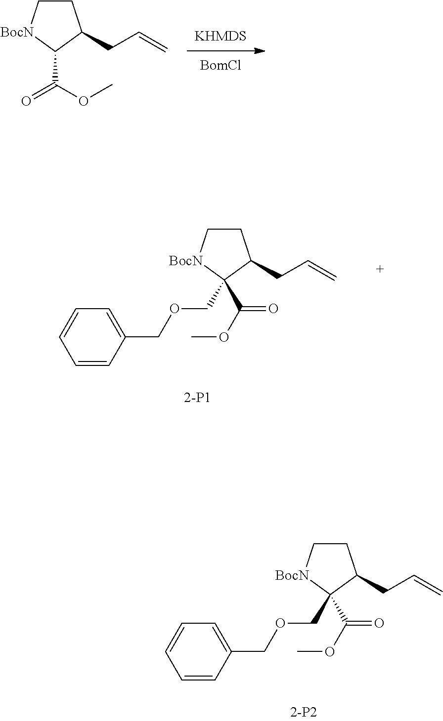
C1C[BocN]C(C(OC)=O)C1CC=C.C1C[BocN]C(COCC2=CC=CC=C2)(C(OC)=O)C1CC=C.C1C[BocN]C(COCC2=CC=CC=C2)(C(OC)=O)C1CC=C
